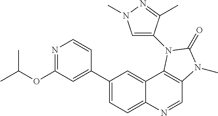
C1(C2=CC(OC(C)C)=NC=C2)=CC=C2C(=C1)C1=C(C=N2)N(C)C(=O)N1C1=CN(C)N=C1C
